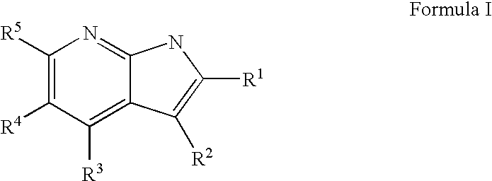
C1([R5])=C([R4])C([R3])=C2C(=N1)NC([R1])=C2[R2]
